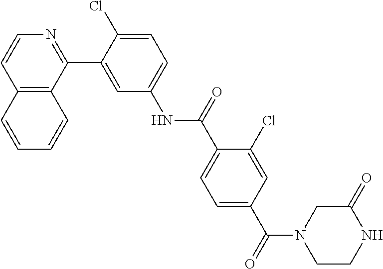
C12=C(C(C3=CC(NC(C4=CC=C(C(=O)N5CCNC(=O)C5)C=C4Cl)=O)=CC=C3Cl)=NC=C1)C=CC=C2
